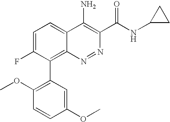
C1(OC)=C(C2=C3C(=CC=C2F)C(N)=C(C(NC2CC2)=O)N=N3)C=C(OC)C=C1
